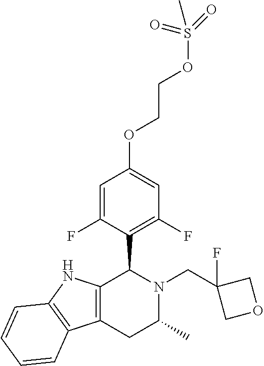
C12=C(CC(C)N(CC3(F)COC3)C1C1=C(F)C=C(OCCOS(=O)(=O)C)C=C1F)C1=C(N2)C=CC=C1
